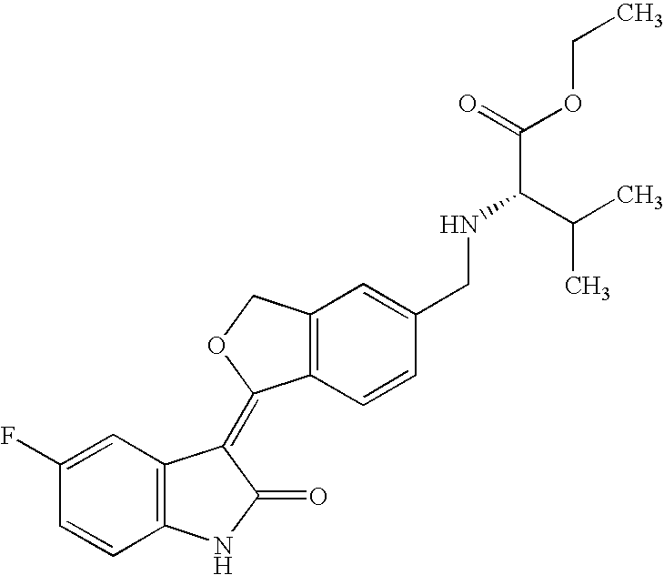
C1=C(F)C=CC2=C1C(=C1C3=C(C=C(CNC(C(C)C)C(=O)OCC)C=C3)CO1)C(=O)N2
